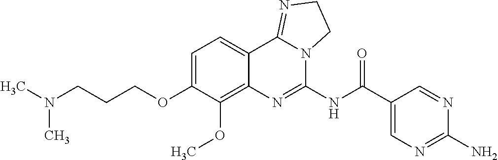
CN(C)CCCOC1=CC=C2C(=C1OC)N=C(NC(C1=CN=C(N)N=C1)=O)N1C2=NCC1
